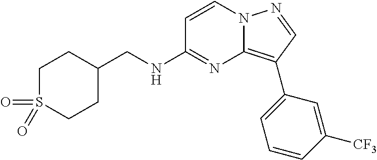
C1C(CNC2=NC3=C(C4=CC=CC([CF3])=C4)C=NN3C=C2)CCS(=O)(=O)C1
